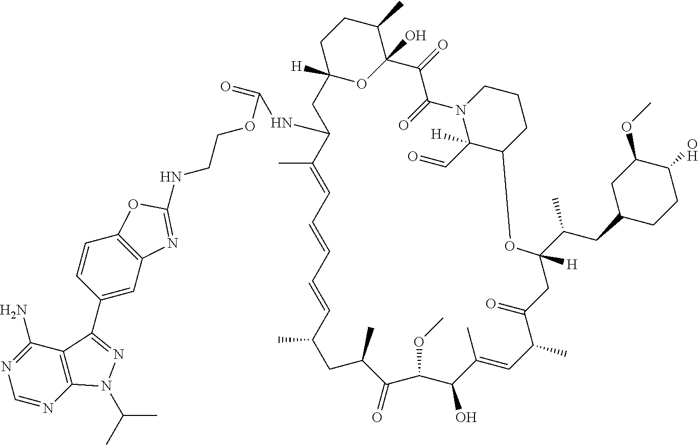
O1C2(O)C(C)CCC1([H])CC(NC(=O)OCCNC1=NC3=C(C=CC(C4=NN(C(C)C)C5=C4C(N)=NC=N5)=C3)O1)C(C)=CC=CC=CC(C)CC(C)C(=O)C(OC)C(O)C(C)=CC(C)C(=O)CC(C(C)CC1CCC(O)C(OC)C1)([H])OC1C(C=O)([H])N(C(=O)C2=O)CCC1
